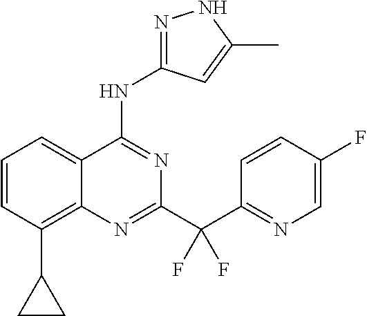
C1=CC(C2CC2)=C2C(=C1)C(NC1=NNC(C)=C1)=NC(C(C1=NC=C(F)C=C1)(F)F)=N2
